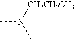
CN(C)[CH2CH2CH3]
